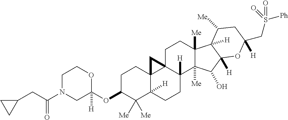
C1C(OC2([H])OCCN(C(CC3CC3)=O)C2)C([Me])([Me])C2([H])C3(C1)C1(CCC4([Me])C([Me])(C(O)C5([H])C4([H])C([Me])CC(CS([Ph])(=O)=O)([H])O5)C1([H])CC2)C3
